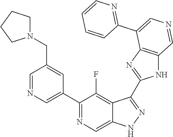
C1(C2=CN=CC(CN3CCCC3)=C2)=NC=C2C(=C1F)C(C1=NC3=C(N1)C=NC=C3C1=NC=CC=C1)=NN2
